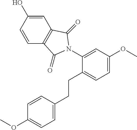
C1=CC2=C(C=C1O)C(=O)N(C1=CC(OC)=CC=C1CCC1=CC=C(OC)C=C1)C2=O
